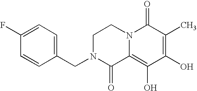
C1N(CC2=CC=C(F)C=C2)C(=O)C2=C(O)C(O)=C(C)C(=O)N2C1
